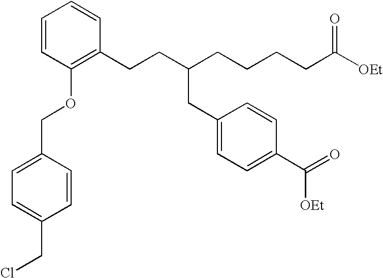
C1(CCC(CCCCC([OEt])=O)CC2=CC=C(C(=O)[OEt])C=C2)=C(OCC2=CC=C(CCl)C=C2)C=CC=C1
